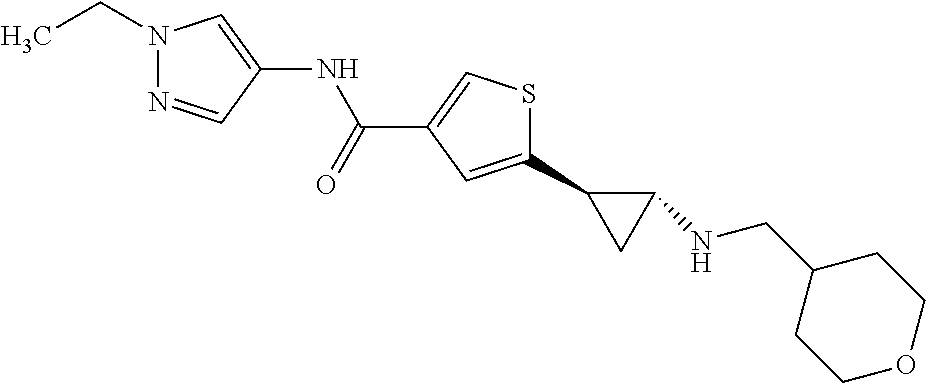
C1(C2CC2NCC2CCOCC2)=CC(C(NC2=CN(CC)N=C2)=O)=CS1
